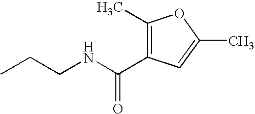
CCCNC(=O)C1=C(C)OC(C)=C1
